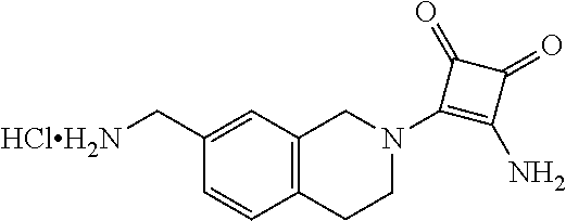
[HClH2N]CC1=CC2=C(C=C1)CCN(C1=C(N)C(=O)C1=O)C2
